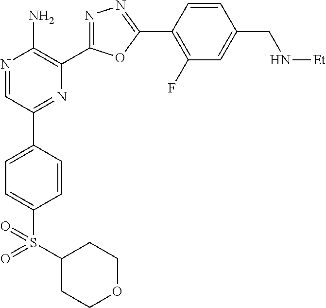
N1=CC(C2=CC=C(S(C3CCOCC3)(=O)=O)C=C2)=NC(C2=NN=C(C3=C(F)C=C(CN[Et])C=C3)O2)=C1N
